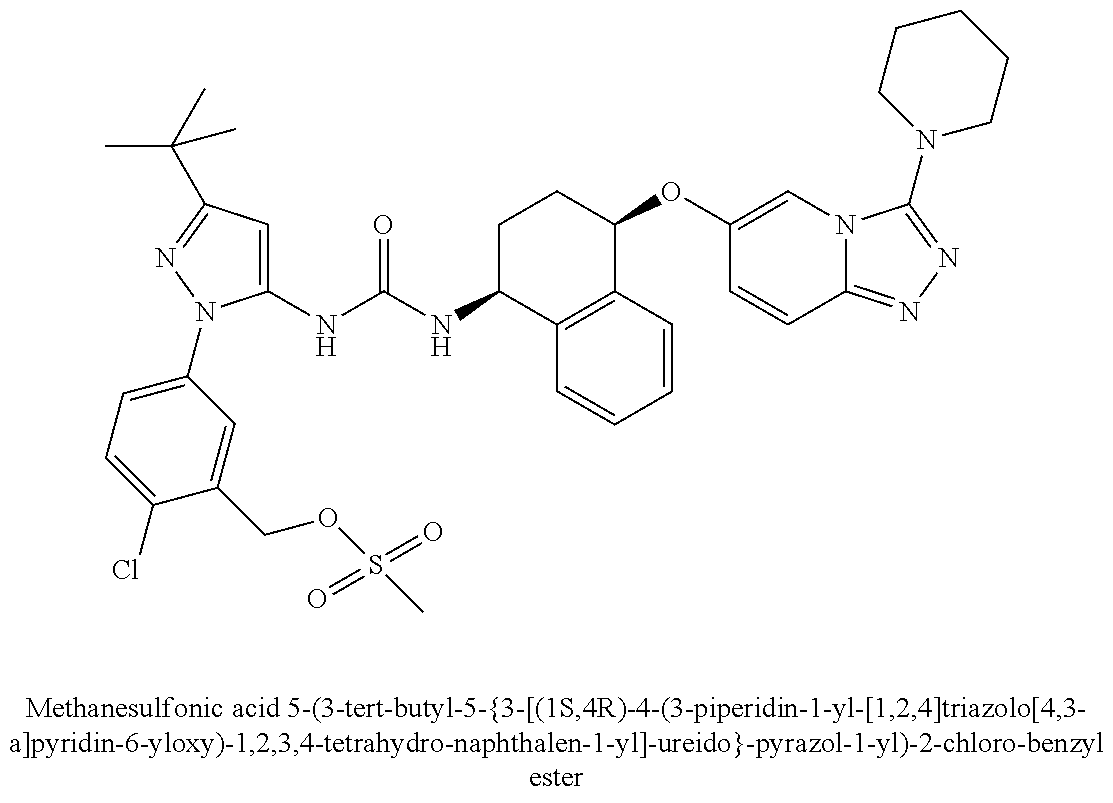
C1(NC(=O)NC2C3=C(C(OC4=CN5C(=NN=C5N5CCCCC5)C=C4)CC2)C=CC=C3)=CC(C(C)(C)C)=NN1C1=CC=C(Cl)C(COS(C)(=O)=O)=C1
